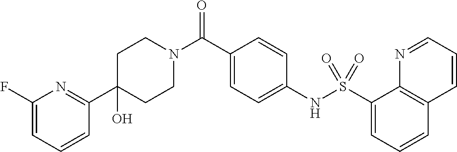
C1(C2=NC(F)=CC=C2)(O)CCN(C(C2=CC=C(NS(C3=CC=CC4=C3N=CC=C4)(=O)=O)C=C2)=O)CC1
